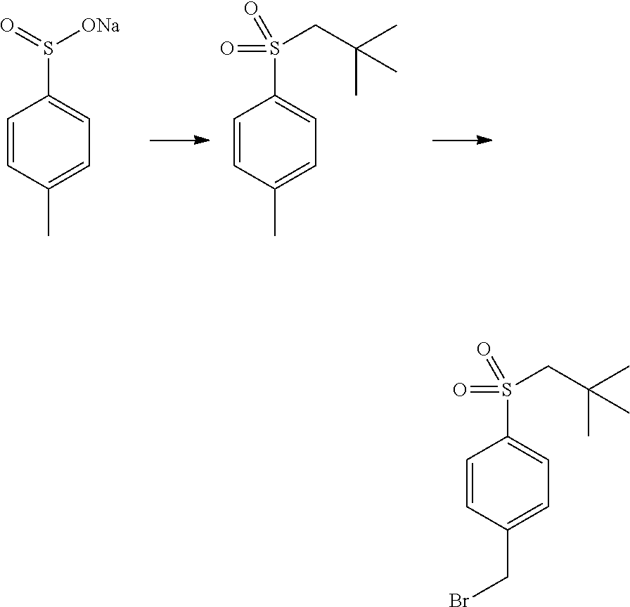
C1=CC(C)=CC=C1S(=O)[ONa].C1=CC(C)=CC=C1S(=O)(CC(C)(C)C)=O.C1=CC(CBr)=CC=C1S(=O)(CC(C)(C)C)=O
